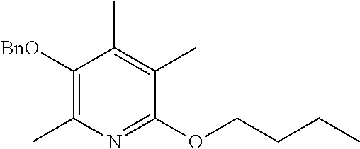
C1(OCCCC)=NC(C)=C([BnO])C(C)=C1C
